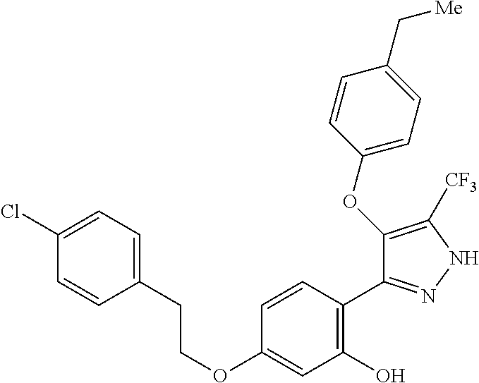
C(OC1=CC(O)=C(C2=NNC([CF3])=C2OC2=CC=C(C[Me])C=C2)C=C1)CC1=CC=C(Cl)C=C1
